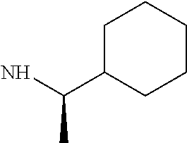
C1C(C(N)C)CCCC1
